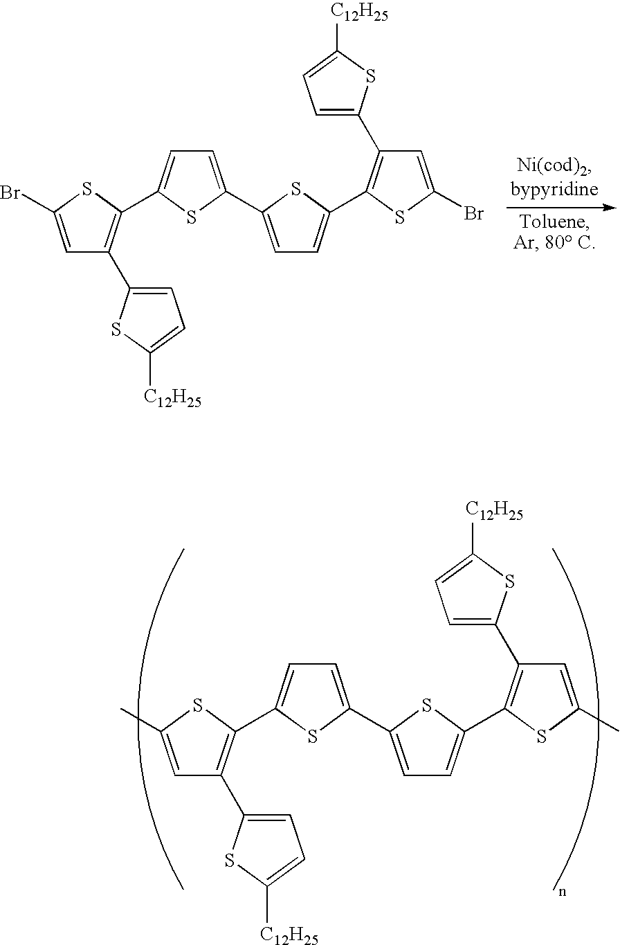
C1=C(Br)SC(C2=CC=C(C3=CC=C(C4=C(C5=CC=C([C12H25])S5)C=C(Br)S4)S3)S2)=C1C1=CC=C([C12H25])S1.C1=C(C)SC(C2=CC=C(C3=CC=C(C4=C(C5=CC=C([C12H25])S5)C=C(C)S4)S3)S2)=C1C1=CC=C([C12H25])S1
